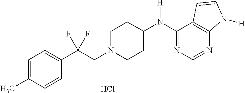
C1=C(C)C=CC(C(CN2CCC(N(C3=NC=NC4=C3C=CN4[H])[H])CC2)(F)F)=C1.Cl
